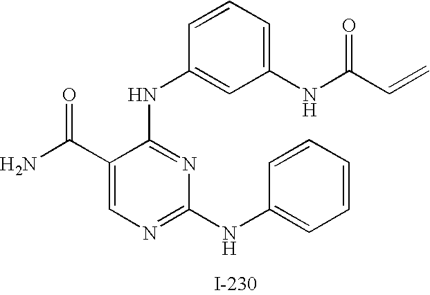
N(C1=NC(NC2=CC=CC=C2)=NC=C1C(N)=O)C1=CC(NC(C=C)=O)=CC=C1
